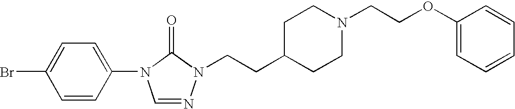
C1=CC(N2C=NN(CCC3CCN(CCOC4=CC=CC=C4)CC3)C2=O)=CC=C1Br
